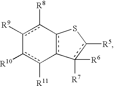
c1([R9])c([R8])-c2c(-c([R11])c-1[R10])-c([R7])([R6])c([R5])S2
